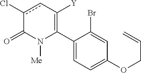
C1(C2=C([Y])cc(Cl)C(=O)N2[Me])=CC=C(OCC=C)C=C1Br
